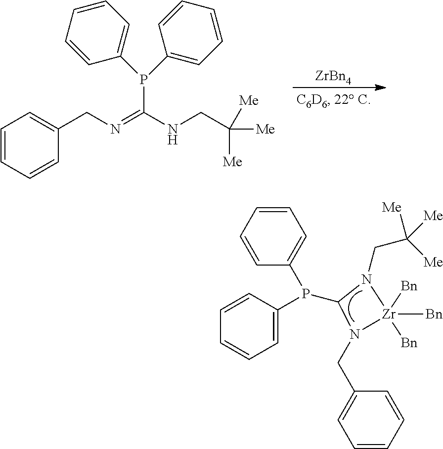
P(C1=CC=CC=C1)(C1=CC=CC=C1)C1N(CC2=CC=CC=C2)[Zr]([Bn])([Bn])([Bn])N1CC([Me])([Me])[Me].[ZrBn4].N(=C(NCC([Me])([Me])[Me])P(C1=CC=CC=C1)C1=CC=CC=C1)CC1=CC=CC=C1
